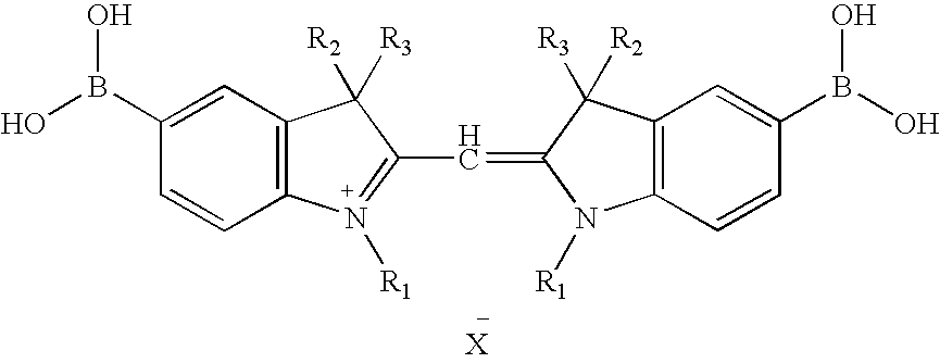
C1(B(O)O)=CC2=C(C=C1)N([R1])=C(C=C1N([R1])C3=C(C1([R3])[R2])C=C(B(O)O)C=C3)C2([R2])[R3]
